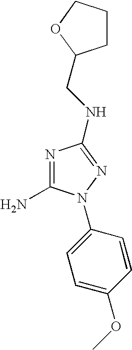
C1(N)=NC(NCC2CCCO2)=NN1C1=CC=C(OC)C=C1
